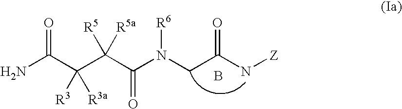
NC(C(C(C(N(CC(N[Z])=O)[R6])=O)([R5])[R5a])([R3])[R3a])=O.B
